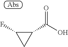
FC1C(C(O)=O)C1
